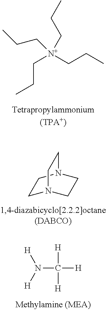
C1N2CCN(C1)CC2.N(C([H])([H])[H])([H])[H].CCC[N+](CCC)(CCC)CCC
